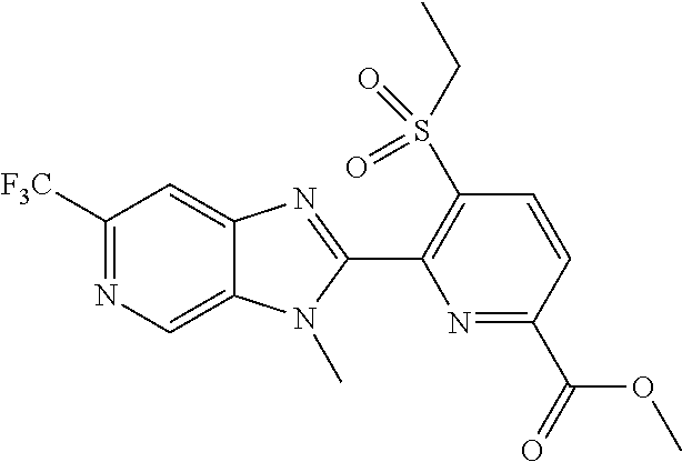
C1([F3C])=NC=C2C(=C1)N=C(C1=C(S(=O)(=O)CC)C=CC(C(=O)OC)=N1)N2C
